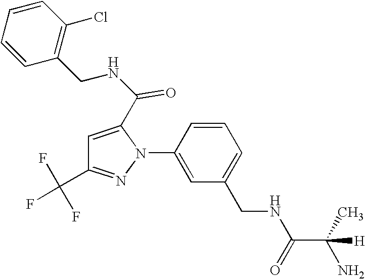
C1=CC(N2C(C(NCC3=C(Cl)C=CC=C3)=O)=CC(C(F)(F)F)=N2)=CC(CNC(C(C)(N)[H])=O)=C1
